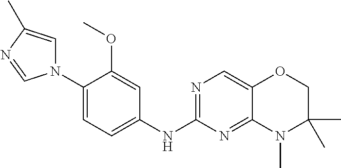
N1(C2=CC=C(NC3=NC=C4C(=N3)N(C)C(C)(C)CO4)C=C2OC)C=C(C)N=C1
